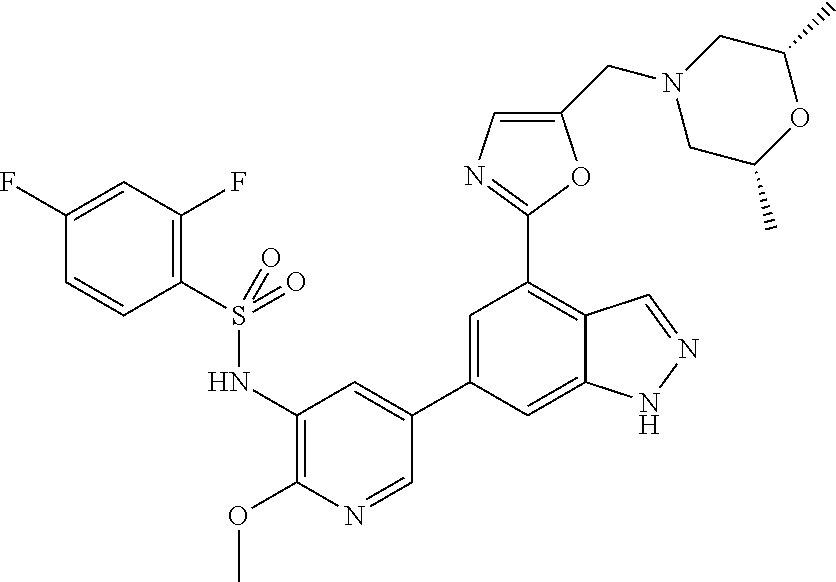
C1=C(C2=CC(NS(C3=C(F)C=C(F)C=C3)(=O)=O)=C(OC)N=C2)C=C2C(=C1C1=NC=C(CN3CC(C)OC(C)C3)O1)C=NN2
